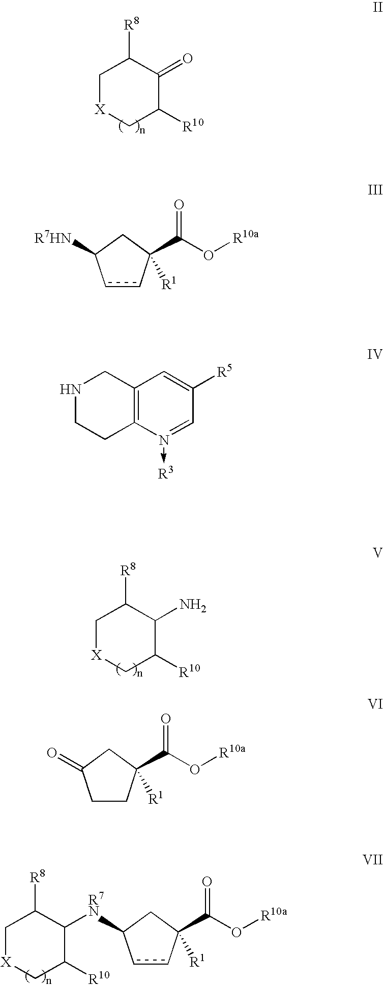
C1[X]CC([R10])C(=O)C1[R8].N1CCC2=C(C1)C=C([R5])C=N2->[R3].C1[X]CC([R10])C(N)C1[R8].C1[X]CC([R10])C([R7N]C2ccC(C(O[R10a])=O)([R1])C2)C1[R8].c1cC(C(O[R10a])=O)([R1])CC1[R7HN].C1CC(C(O[R10a])=O)([R1])CC1=O
